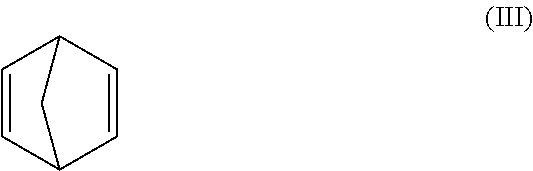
C1=CC2C=CC1C2
